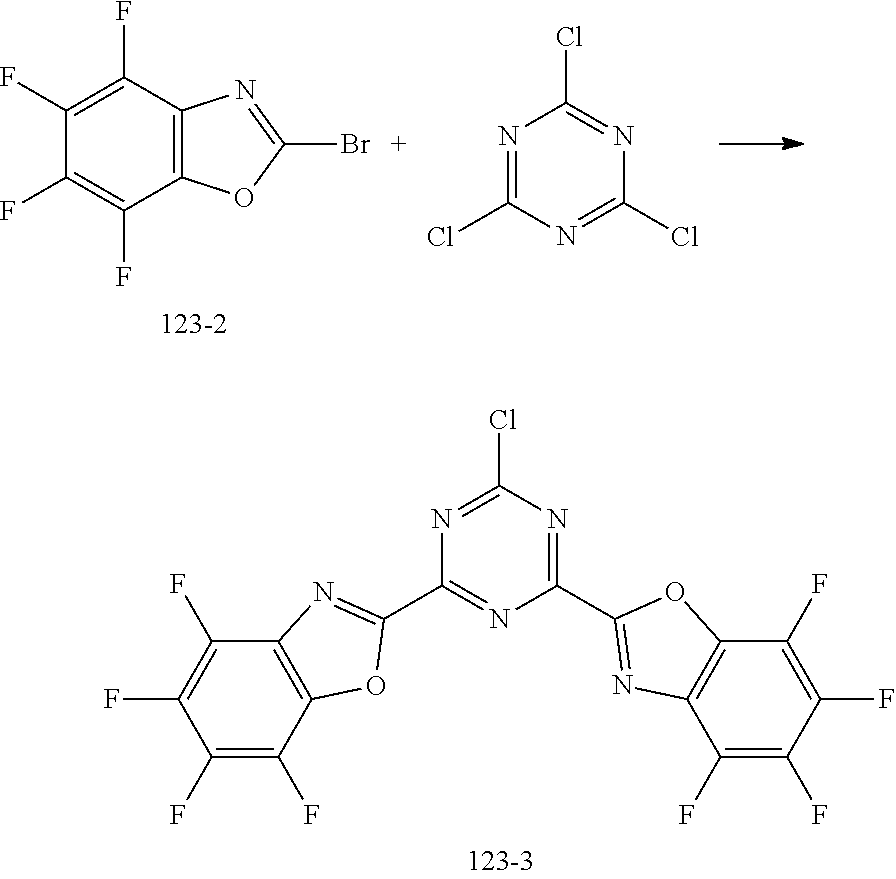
C1(F)=C(F)C2=C(C(F)=C1F)N=C(Br)O2.N1=C(Cl)N=C(Cl)N=C1Cl.C1(C2=NC3=C(O2)C(F)=C(F)C(F)=C3F)=NC(C2=NC3=C(O2)C(F)=C(F)C(F)=C3F)=NC(Cl)=N1
